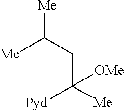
[Me]C(CC([Me])([Pyd])[OMe])[Me]
